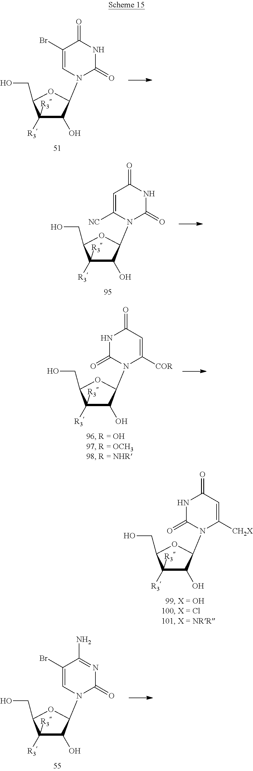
N1C(=O)N(C2C(O)C([R3])([R3])C(CO)O2)C([CH2X])=CC1=O.C1(Br)=CN(C2C(O)C([R3])([R3])C(CO)O2)C(=O)NC1=O.C1=C([NC])N(C2C(O)C([R3])([R3])C(CO)O2)C(=O)NC1=O.N1C(=O)N(C2C(O)C([R3])([R3])C(CO)O2)C([COR])=CC1=O.C1(Br)=CN(C2C(O)C([R3])([R3])C(CO)O2)C(=O)N=C1N
